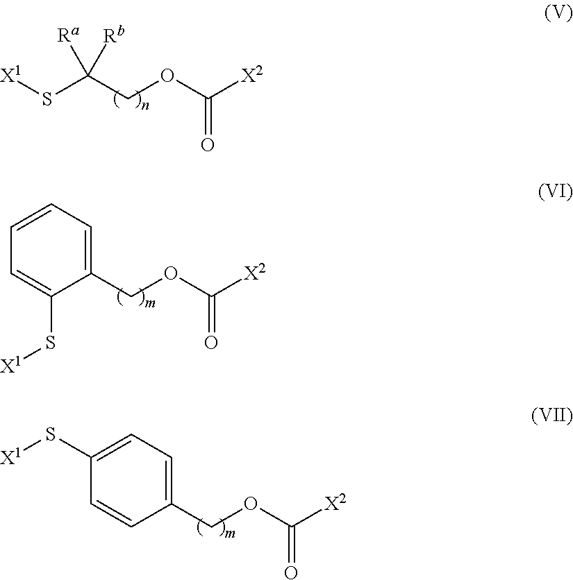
[X1]SC(COC([X2])=O)([Ra])[Rb].C1(COC([X2])=O)=CC=CC=C1S[X1].C1(COC([X2])=O)=CC=C(S[X1])C=C1
